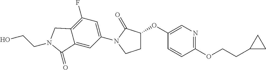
C1(OC2CCN(C3=CC(F)=C4C(=C3)C(=O)N(CCO)C4)C2=O)=CN=C(OCCC2CC2)C=C1
